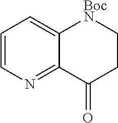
C1=CN=C2C(=C1)[BocN]CCC2=O
